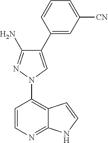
C1=CC(N2N=C(N)C(C3=CC([CN])=CC=C3)=C2)=C2C(=N1)NC=C2
